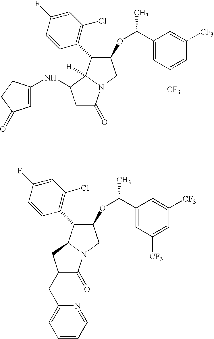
C1(OC(C2=CC([CF3])=CC([CF3])=C2)C)C(C2=C(Cl)C=C(F)C=C2)C2([H])N(C1)C(=O)CC2NC1=CC(=O)CC1.C1(OC(C2=CC([CF3])=CC([CF3])=C2)C)C(C2=C(Cl)C=C(F)C=C2)C2N(C1)C(=O)C(CC1=CC=CC=N1)C2
